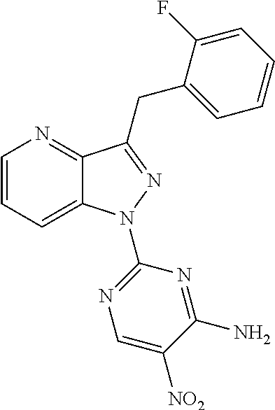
C1=CC=C2C(=N1)C(CC1=CC=CC=C1F)=NN2C1=NC=C([NO2])C(N)=N1
